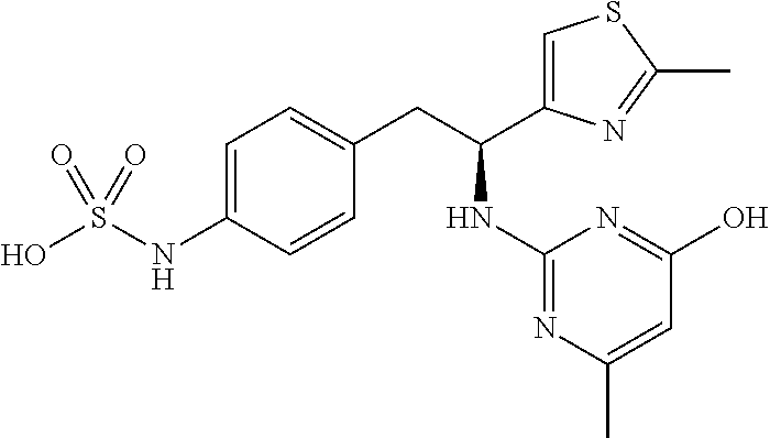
C1=C(NS(O)(=O)=O)C=CC(CC(NC2=NC(C)=CC(O)=N2)C2=CSC(C)=N2)=C1
